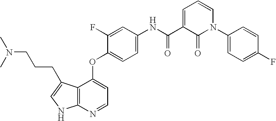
N(C(=O)C1=CC=CN(C2=CC=C(F)C=C2)C1=O)C1=CC=C(OC2=CC=NC3=C2C(CCCN(C)C)=CN3)C(F)=C1
